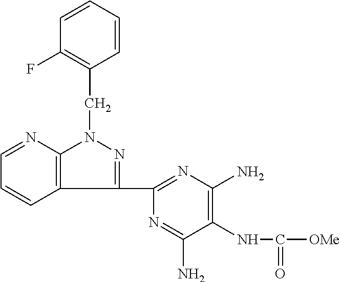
C1=CC=CC(F)=C1CN1C2=C(C(C3=NC(N)=C(NC([OMe])=O)C(N)=N3)=N1)C=CC=N2
